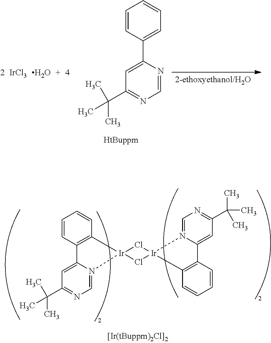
C1=CC2=C(C=C1)[Ir]1(N3=CN=C(C(C)(C)C)C=C23)Cl[Ir]2(Cl1)N1=CN=C(C(C)(C)C)C=C1C1=C2C=CC=C1.C1=CC(C2=CC(C(C)(C)C)=NC=N2)=CC=C1.[IrCl3].O
